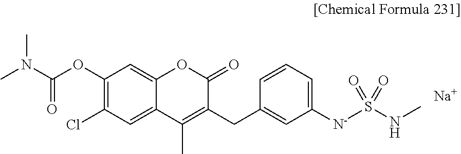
O=C(OC1=C(Cl)C=C2C(=C1)OC(=O)C(CC1=CC([N-]S(NC)(=O)=O)=CC=C1)=C2C)N(C)C.[Na]
